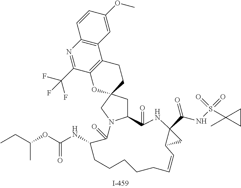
C1(=O)NC2(C(NS(=O)(=O)C3(C)CC3)=O)C(C2)C=CCCCCCC(NC(OC(CC)C)=O)C(=O)N2C1CC1(CCC3=C(O1)C(C(F)(F)F)=NC1=C3C=C(OC)C=C1)C2
